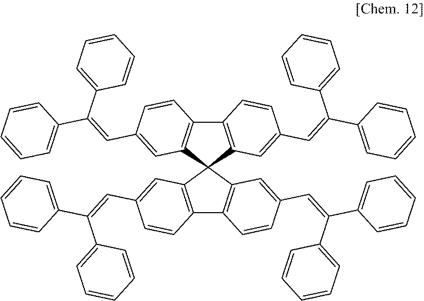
C12=C(C=C(C=C(C3=CC=CC=C3)C3=CC=CC=C3)C=C1)C1(C3=C2C=CC(C=C(C2=CC=CC=C2)C2=CC=CC=C2)=C3)C2=C(C3=C1C=C(C=C(C1=CC=CC=C1)C1=CC=CC=C1)C=C3)C=CC(C=C(C1=CC=CC=C1)C1=CC=CC=C1)=C2
